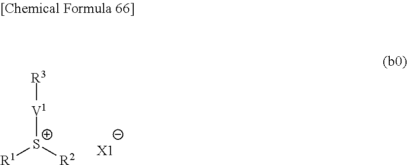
[R3][V1][S+]([R2])[R1].[X1]
